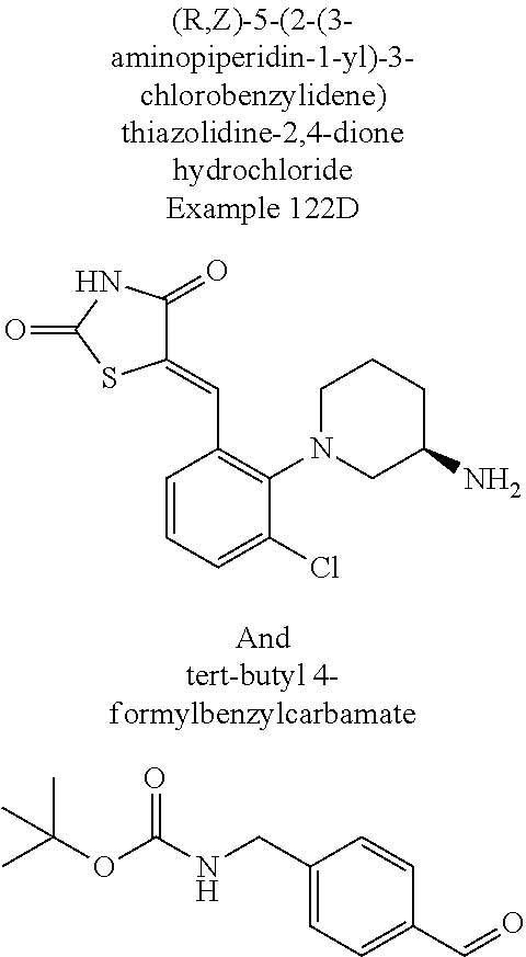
C1=CC=C(Cl)C(N2CC(N)CCC2)=C1C=C1C(=O)NC(=O)S1.C1(CNC(=O)OC(C)(C)C)=CC=C(C=O)C=C1
